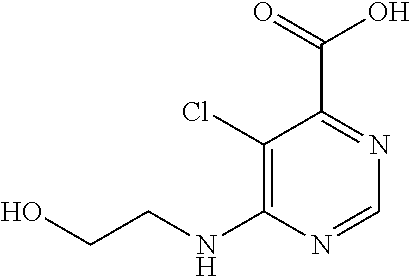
C1(Cl)=C(NCCO)N=CN=C1C(=O)O
